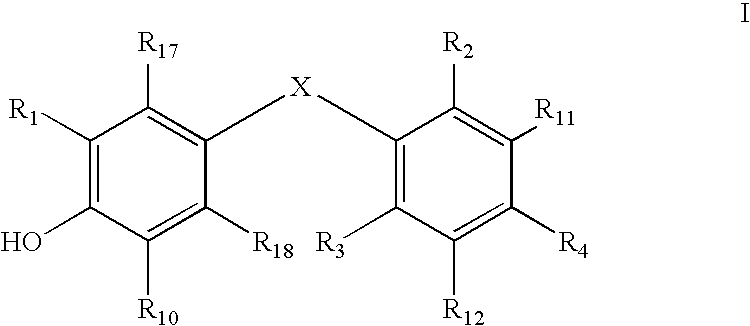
C1([R1])=C(O)C([R10])=C([R18])C([X]C2=C([R3])C([R12])=C([R4])C([R11])=C2[R2])=C1[R17]
